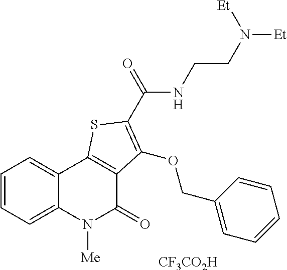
C1=CC=C2C(=C1)C1=C(C(=O)N2[Me])C(OCC2=CC=CC=C2)=C(C(NCCN([Et])[Et])=O)S1.[CF3CO2H]
